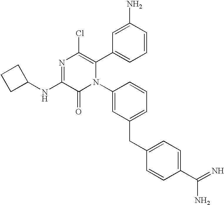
C1(NC2=NC(Cl)=C(C3=CC=CC(N)=C3)N(C3=CC(CC4=CC=C(C(=N)N)C=C4)=CC=C3)C2=O)CCC1
